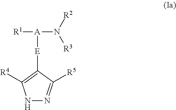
N1N=C([R5])C([E][A]([R1])N([R2])[R3])=C1[R4]
